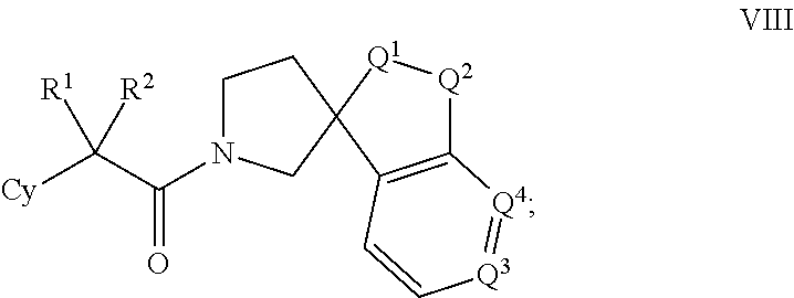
[Cy]C(C(=O)N1CCC2(C1)C1=C([Q2][Q1]2)[Q4]=[Q3]C=C1)([R1])[R2]
